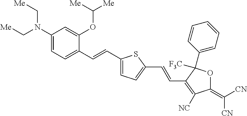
C1(N(C[Me])C[Me])=CC=C(C=CC2=CC=C(C=CC3=C([NC])C(=C([CN])[CN])OC3([F3C])C3=CC=CC=C3)S2)C(OC([Me])[Me])=C1
